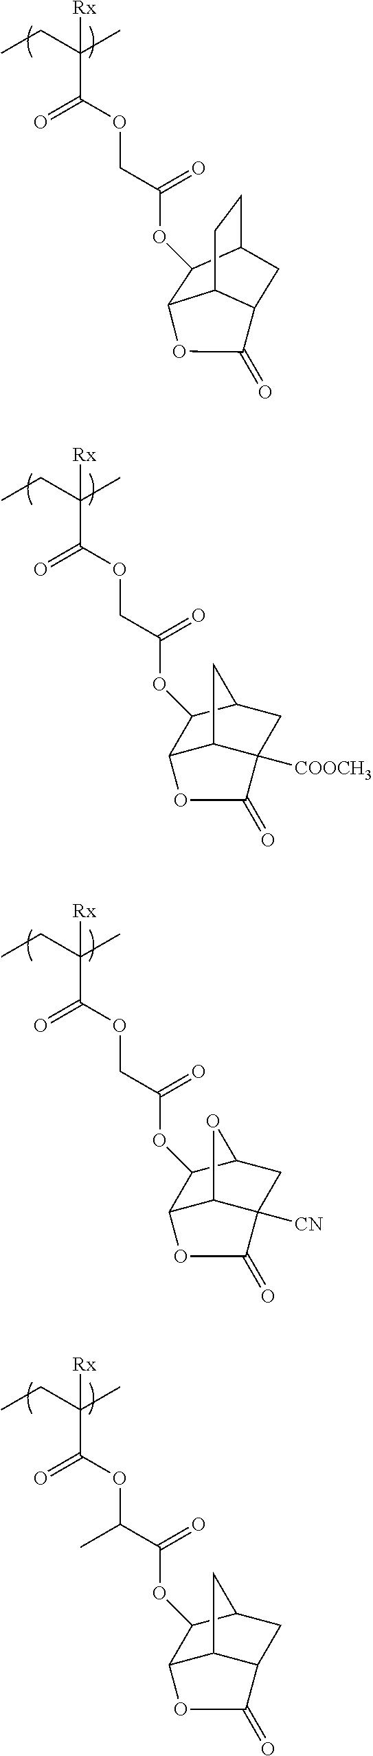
CCC(C)([Rx])C(=O)OCC(=O)OC1C2C3C([COOCH3])(CC1C3)C(=O)O2.CCC(C)([Rx])C(=O)OCC(=O)OC1C2C3C([CN])(CC1O3)C(=O)O2.CCC(C)([Rx])C(=O)OC(C(=O)OC1C2C3C(CC1C3)C(=O)O2)C.CCC(C)([Rx])C(=O)OCC(=O)OC1C2C3CCC1CC3C(=O)O2
